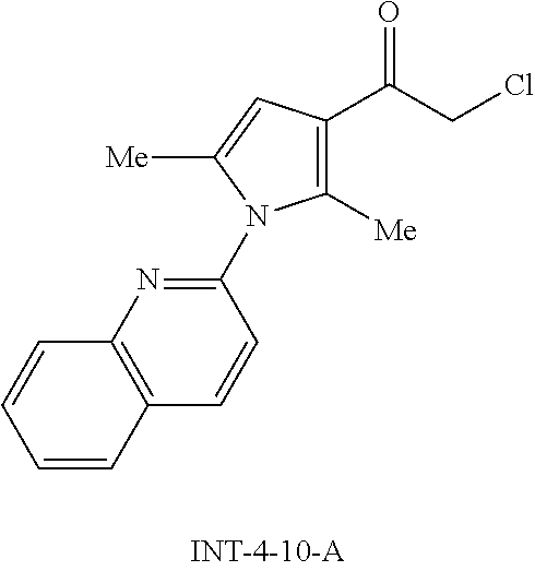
C12=C(N=C(N3C([Me])=C(C(CCl)=O)C=C3[Me])C=C1)C=CC=C2
